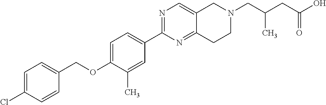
C1=C(Cl)C=CC(COC2=CC=C(C3=NC=C4C(=N3)CCN(CC(CC(O)=O)C)C4)C=C2C)=C1
